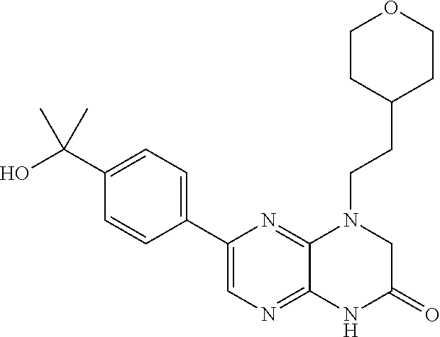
C1(C2=CC=C(C(O)(C)C)C=C2)=CN=C2C(=N1)N(CCC1CCOCC1)CC(=O)N2
